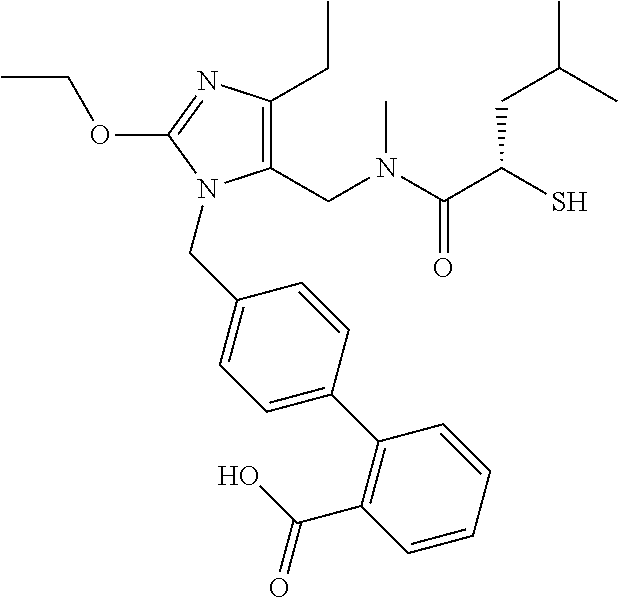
CCOC1=NC(CC)=C(CN(C(C(S)CC(C)C)=O)C)N1CC1=CC=C(C2=C(C(=O)O)C=CC=C2)C=C1
